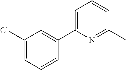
C1(Cl)=CC=CC(C2=CC=CC(C)=N2)=C1
